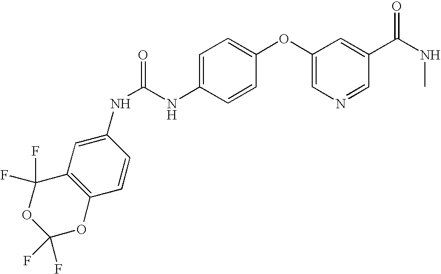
C(NC1=CC=C(OC2=CN=CC(C(=O)NC)=C2)C=C1)(=O)NC1=CC2=C(OC(F)(F)OC2(F)F)C=C1
